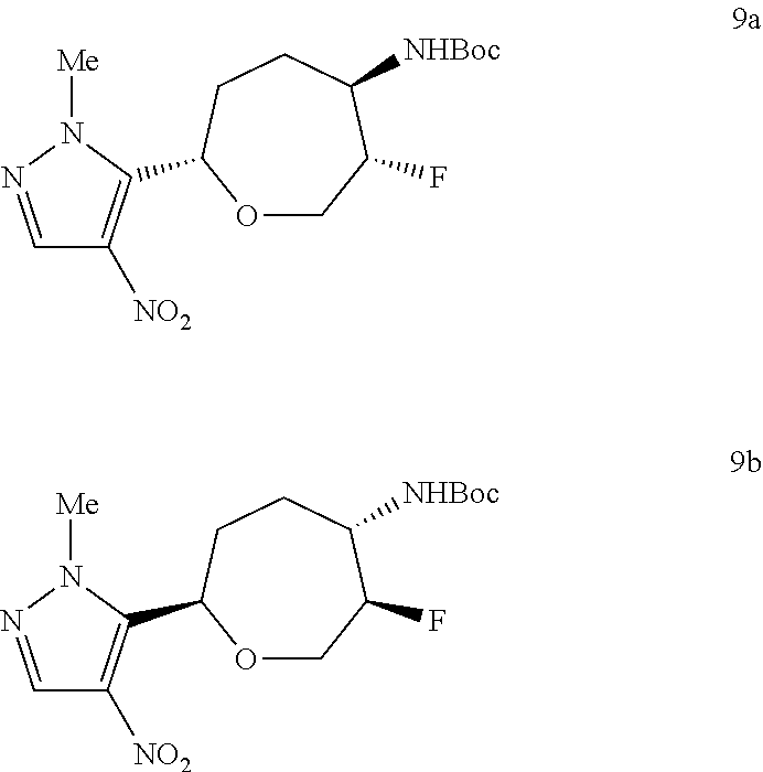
C1=NN([Me])C(C2OCC(F)C([NHBoc])CC2)=C1[NO2].C1=NN([Me])C(C2OCC(F)C([NHBoc])CC2)=C1[NO2]
